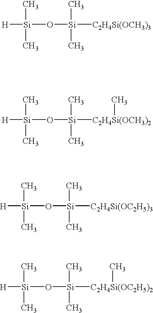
[H][Si](O[Si](C)(C)[C2H4Si(OCH3)3])(C)C.[H][Si](O[Si](C)(C)[C2H4Si(OCH3)2]C)(C)C.[H][Si](O[Si](C)(C)[C2H4Si(OC2H5)3])(C)C.[H][Si](O[Si](C)(C)[C2H4Si(OC2H5)2]C)(C)C
